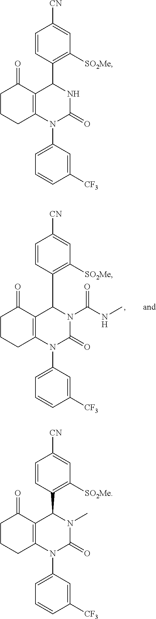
C1=CC(C2C3=C(N(C4=CC=CC([CF3])=C4)C(=O)N2C(NC)=O)CCCC3=O)=C([SO2Me])C=C1[CN].C1=CC(C2C3=C(N(C4=CC=CC([CF3])=C4)C(=O)N2)CCCC3=O)=C([SO2Me])C=C1[CN].C1=CC(C2C3=C(N(C4=CC=CC([CF3])=C4)C(=O)N2C)CCCC3=O)=C([SO2Me])C=C1[CN]
